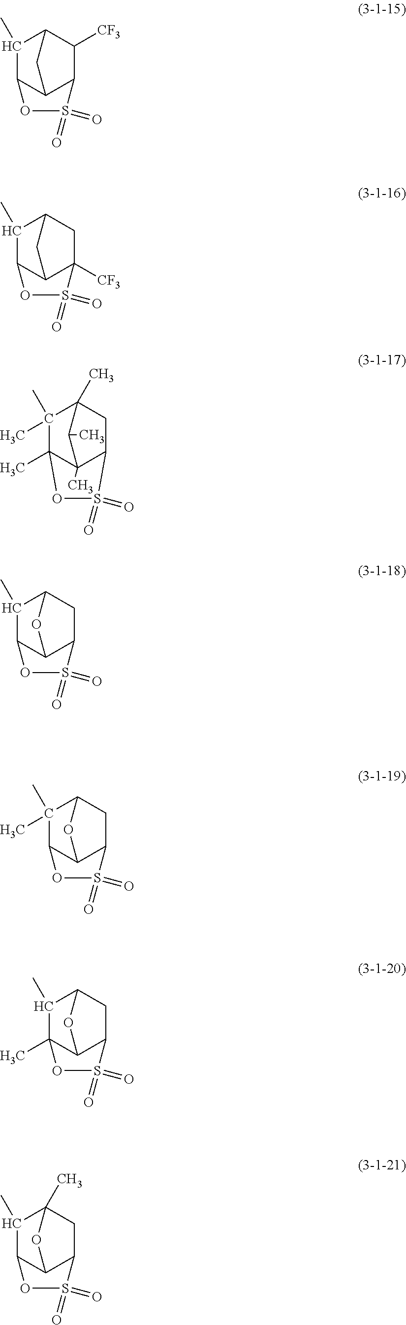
C12C3C(C)C(C1)C([CF3])C2S(=O)(=O)O3.C12C3C(C)C(C1)CC2([CF3])S(=O)(=O)O3.C12(C)C3(C)C(C)(C)C(C)(C1C)CC2S(=O)(=O)O3.C12C3C(C)C(O1)CC2S(=O)(=O)O3.C12C3C(C)(C)C(O1)CC2S(=O)(=O)O3.C12C3(C)C(C)C(O1)CC2S(=O)(=O)O3.C12C3C(C)C(C)(O1)CC2S(=O)(=O)O3
